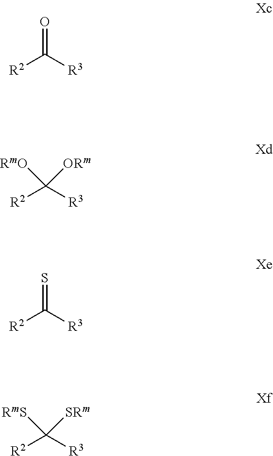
C([R2])([R3])=O.C([R2])([R3])([ORm])[RmO].C([R2])([R3])=S.C([R2])([R3])([SRm])[RmS]
